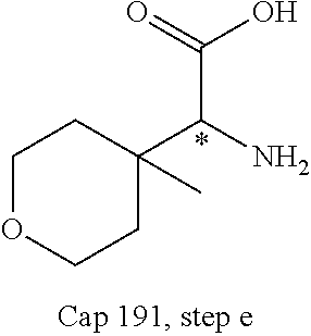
C1OCCC(C(C(=O)O)N)(C)C1
